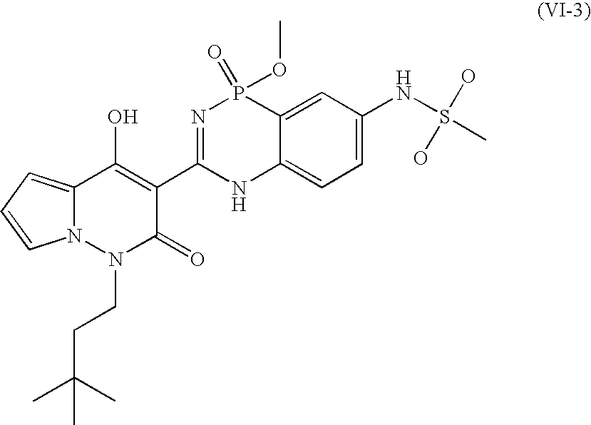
C12=CC=CN1N(CCC(C)(C)C)C(=O)C(C1=NP(=O)(OC)C3=CC(NS(C)(O)O)=CC=C3N1)=C2O
